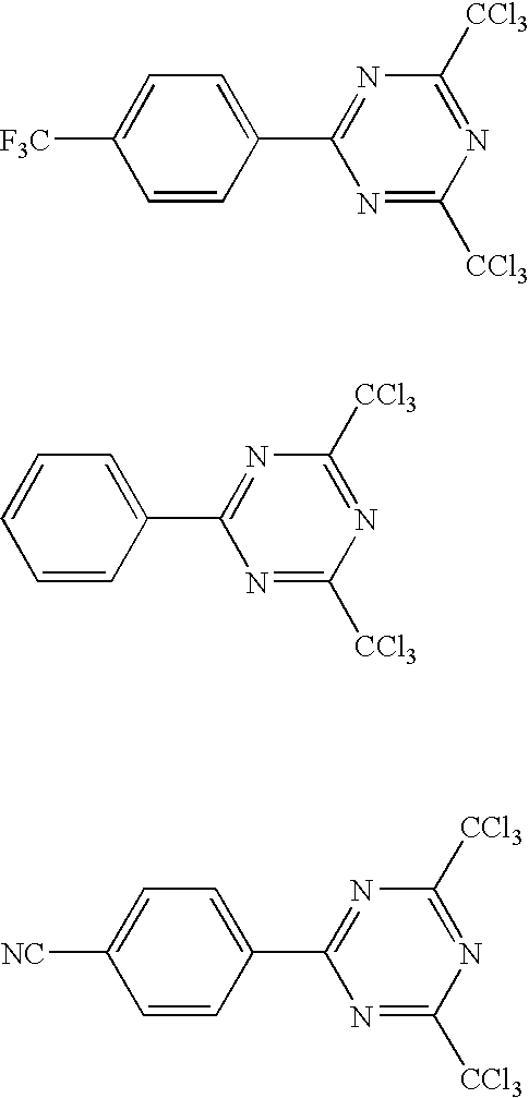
C1=C(C2=NC([CCl3])=NC([CCl3])=N2)C=CC([F3C])=C1.C1=C(C2=NC([CCl3])=NC([CCl3])=N2)C=CC=C1.C1=C(C2=NC([CCl3])=NC([CCl3])=N2)C=CC([NC])=C1
